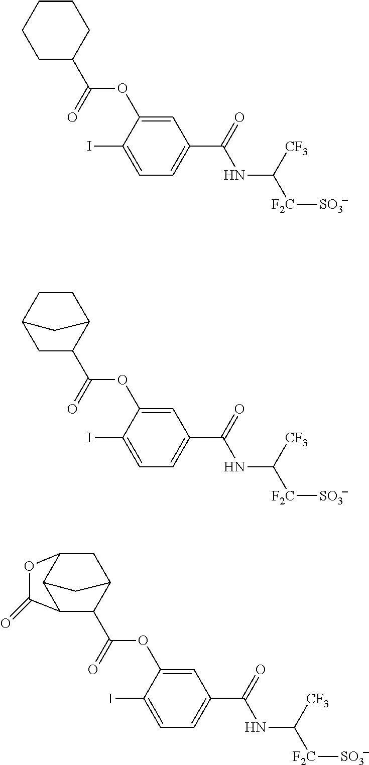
C1=C(I)C(OC(=O)C2CCCCC2)=CC(C(NC([F2C][SO3])[CF3])=O)=C1.C1=C(I)C(OC(=O)C2CC3CCC2C3)=CC(C(NC([F2C][SO3])[CF3])=O)=C1.C1=C(I)C(OC(=O)C2C3C4C(CC2C4)OC3=O)=CC(C(NC([F2C][SO3])[CF3])=O)=C1
